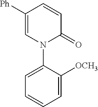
C1=C([Ph])C=CC(=O)N1C1=CC=CC=C1[OCH3]
